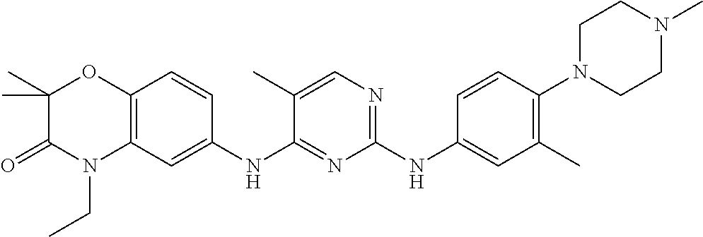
C1(NC2=CC(C)=C(N3CCN(C)CC3)C=C2)=NC=C(C)C(NC2=CC3=C(C=C2)OC(C)(C)C(=O)N3CC)=N1
